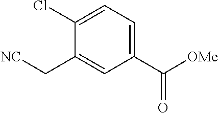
C1(C[NC])=CC(C(=O)[OMe])=CC=C1Cl
